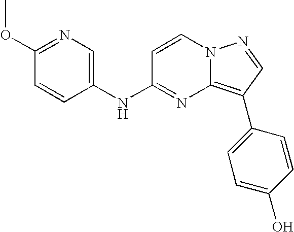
C1(OC)=NC=C(NC2=NC3=C(C4=CC=C(O)C=C4)C=NN3C=C2)C=C1
